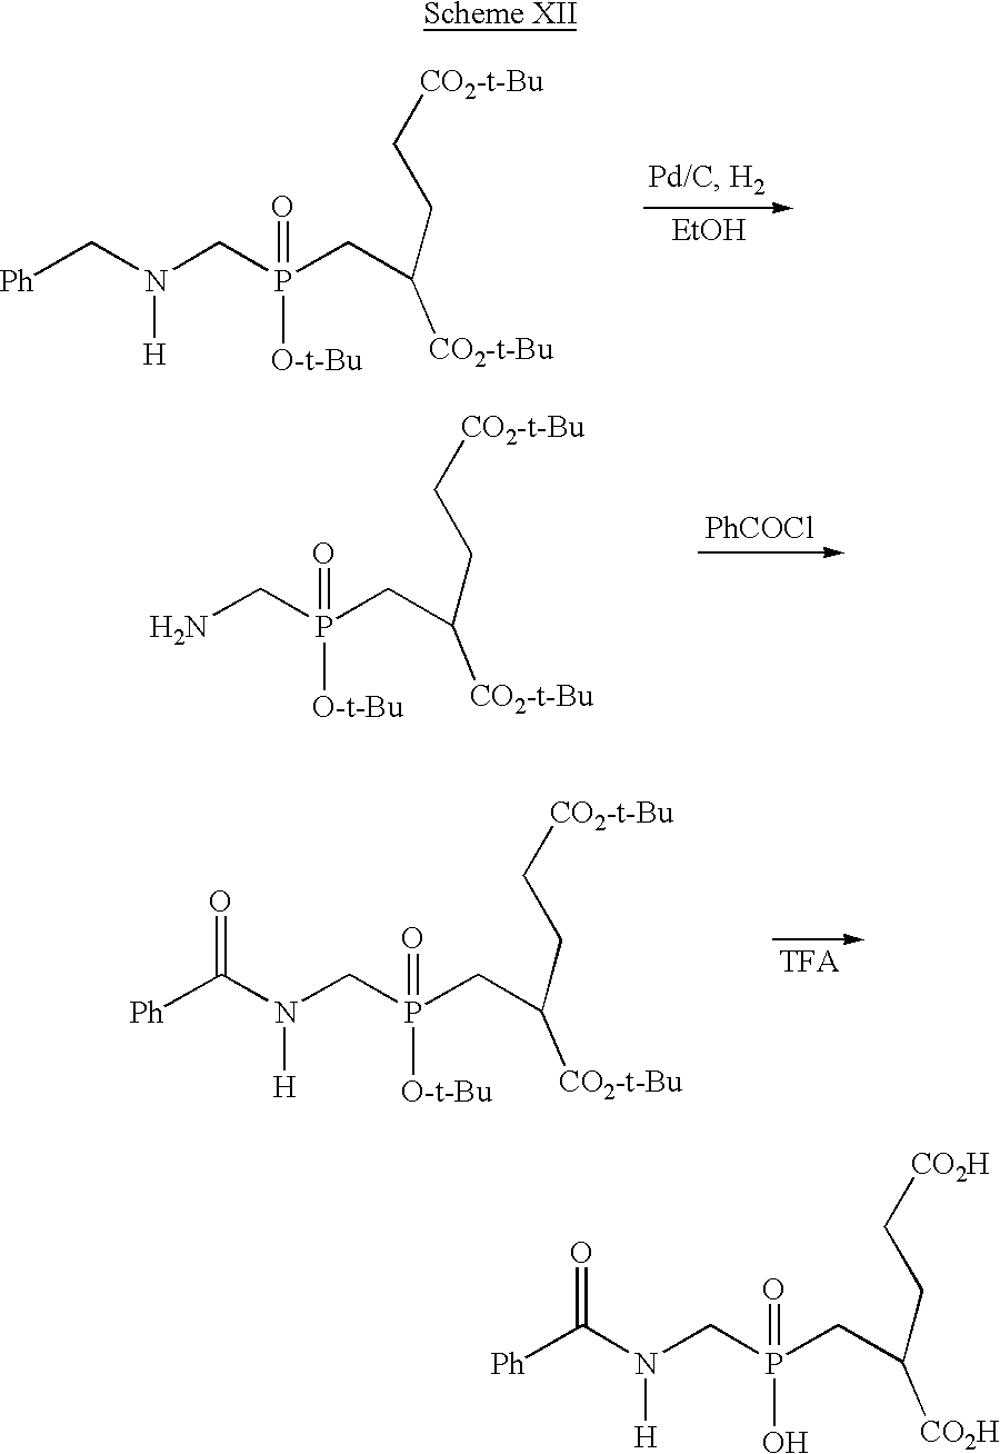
C(P(CC(CC[CO2-t-Bu])[CO2-t-Bu])([O-t-Bu])=O)N(C[Ph])[H].[EtOH].C(P(CC(CC[CO2-t-Bu])[CO2-t-Bu])([O-t-Bu])=O)N.[PhCOCl].C(P(CC(CC[CO2-t-Bu])[CO2-t-Bu])([O-t-Bu])=O)N(C([Ph])=O)[H].C(P(CC(CC[CO2H])[CO2H])(O)=O)N(C([Ph])=O)[H]
